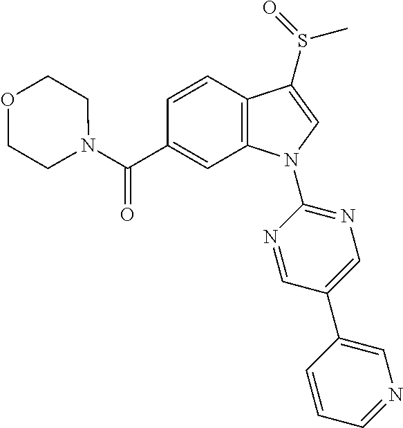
C(C1=CC2=C(C=C1)C(S(C)=O)=CN2C1=NC=C(C2=CN=CC=C2)C=N1)(=O)N1CCOCC1
